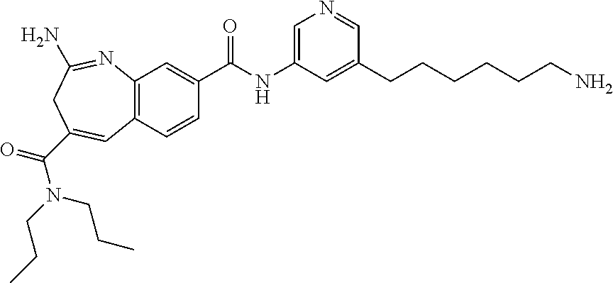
C1=C(NC(C2=CC3=C(C=C2)C=C(C(N(CCC)CCC)=O)CC(N)=N3)=O)C=C(CCCCCCN)C=N1
